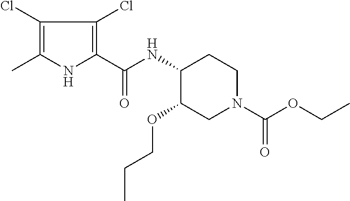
C1(Cl)=C(C)NC(C(NC2C(OCCC)CN(C(OCC)=O)CC2)=O)=C1Cl
